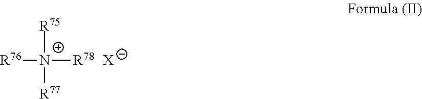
[R76][N+]([R75])([R78])[R77].[X]
